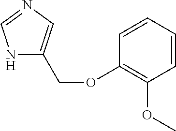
N1=CNC(COC2=C(OC)C=CC=C2)=C1
